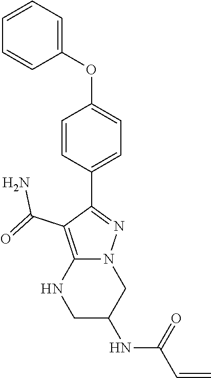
C1=CC=C(OC2=CC=C(C3=NN4C(=C3C(=O)N)NCC(NC(C=C)=O)C4)C=C2)C=C1
